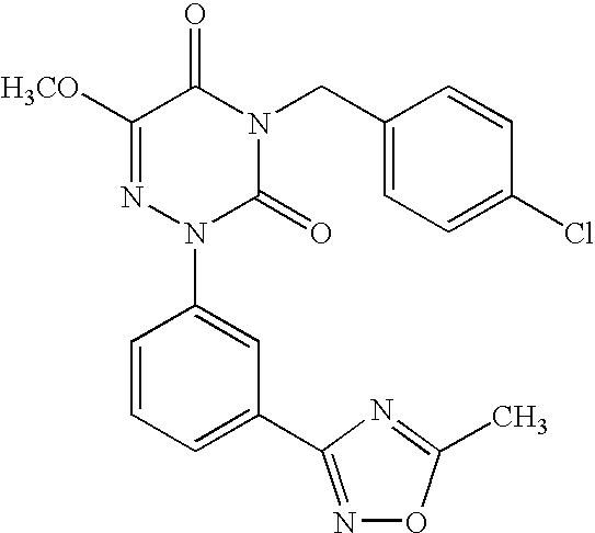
C1([H3CO])=NN(C2=CC(C3=NOC(C)=N3)=CC=C2)C(=O)N(CC2=CC=C(Cl)C=C2)C1=O
